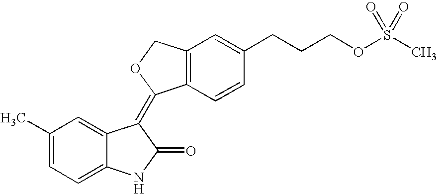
C1=C2C(=CC=C1C)NC(=O)C2=C1C2=C(C=C(CCCOS(C)(=O)=O)C=C2)CO1
